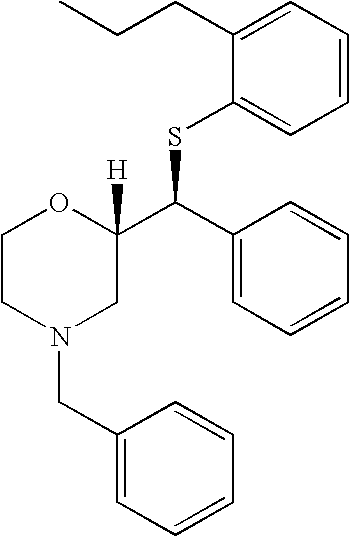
C1(CCC)=CC=CC=C1SC(C1([H])OCCN(CC2=CC=CC=C2)C1)C1=CC=CC=C1
